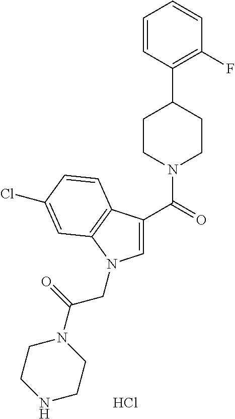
C1=CC(C2CCN(C(=O)C3=CN(CC(N4CCNCC4)=O)C4=C3C=CC(Cl)=C4)CC2)=C(F)C=C1.Cl
